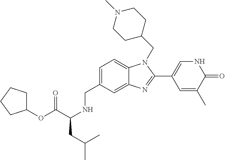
C1=C(CNC(CC(C)C)C(OC2CCCC2)=O)C=C2C(=C1)N(CC1CCN(C)CC1)C(C1=CNC(=O)C(C)=C1)=N2
